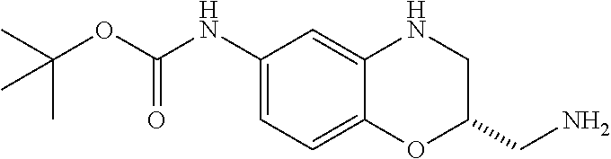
C1(NC(OC(C)(C)C)=O)=CC=C2C(=C1)NCC(CN)O2
